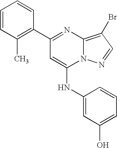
C1(C)=C(C2=NC3=C(Br)C=NN3C(NC3=CC(O)=CC=C3)=C2)C=CC=C1
